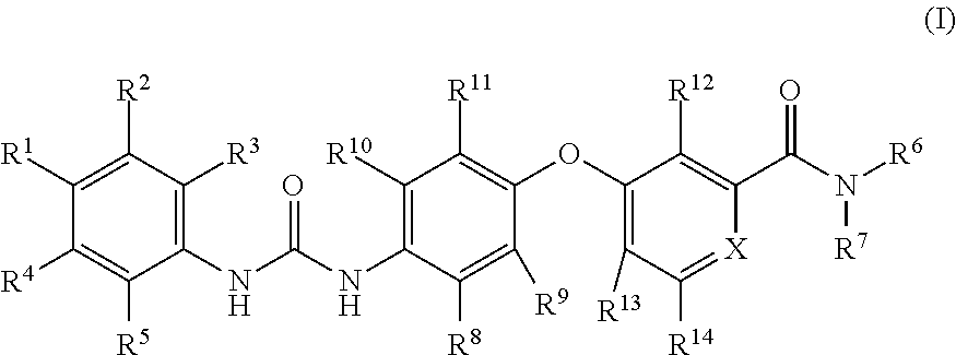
C1([R2])=C([R1])C([R4])=C([R5])C(NC(NC2=C([R10])C([R11])=C(OC3=C([R13])C([R14])=[X]C(C(N([R6])[R7])=O)=C3[R12])C([R9])=C2[R8])=O)=C1[R3]
